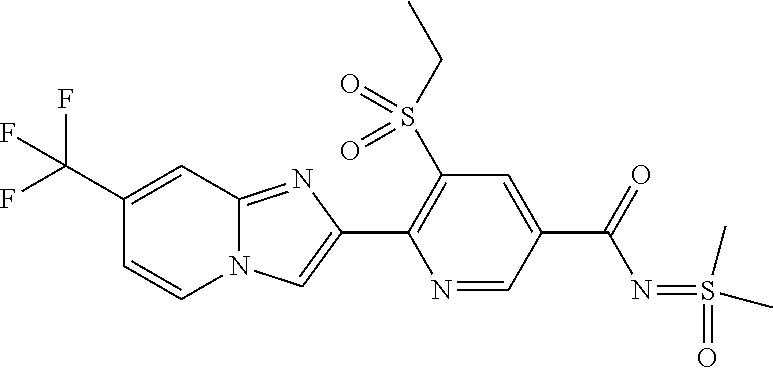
C1(C(F)(F)F)=CC2=NC(C3=C(S(CC)(=O)=O)C=C(C(N=S(=O)(C)C)=O)C=N3)=CN2C=C1
